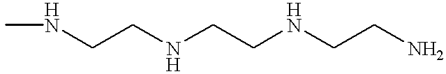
CNCCNCCNCCN
